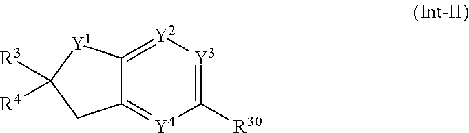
[R3]C1([R4])CC2=[Y4]C([R30])=[Y3][Y2]=C2[Y1]1
